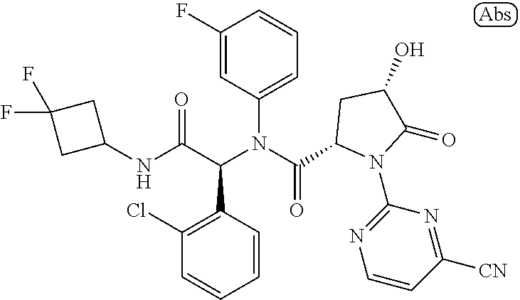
N(C(C(N(C(=O)C1N(C2=NC=CC([CN])=N2)C(=O)C(O)C1)C1=CC=CC(F)=C1)C1=C(Cl)C=CC=C1)=O)C1CC(F)(F)C1
